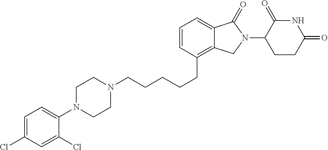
C(CCCCC1=C2C(=CC=C1)C(=O)N(C1C(=O)NC(=O)CC1)C2)N1CCN(C2=CC=C(Cl)C=C2Cl)CC1
